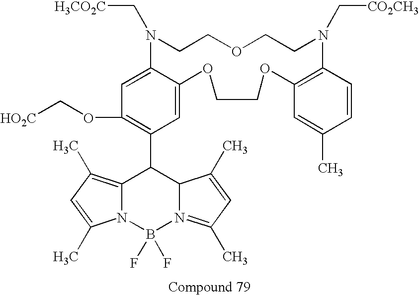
C1=C2C(=CC(C3C4=C(C)C=C(C)N4B(F)(F)N4=C(C)C=C(C)C34)=C1OC[HO2C])OCCOC1=C(C=CC(C)=C1)N(C[CO2CH3])CCOCCN2C[H3CO2C]
